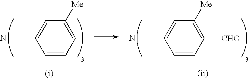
C1=CC=C([Me])C=C1C.N.C1=CC([CHO])=C([Me])C=C1C.N
